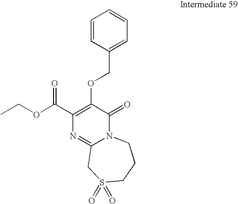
O(C1=C(C(OCC)=O)N=C2N(C1=O)CCCS(=O)(=O)C2)CC1=CC=CC=C1
